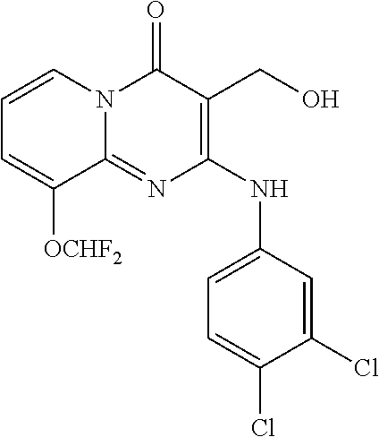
C1(NC2=CC=C(Cl)C(Cl)=C2)=C(CO)C(=O)N2C(=N1)C([OCHF2])=CC=C2
